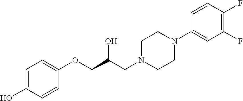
C1=C(O)C=CC(OCC(CN2CCN(C3=CC(F)=C(F)C=C3)CC2)O)=C1
